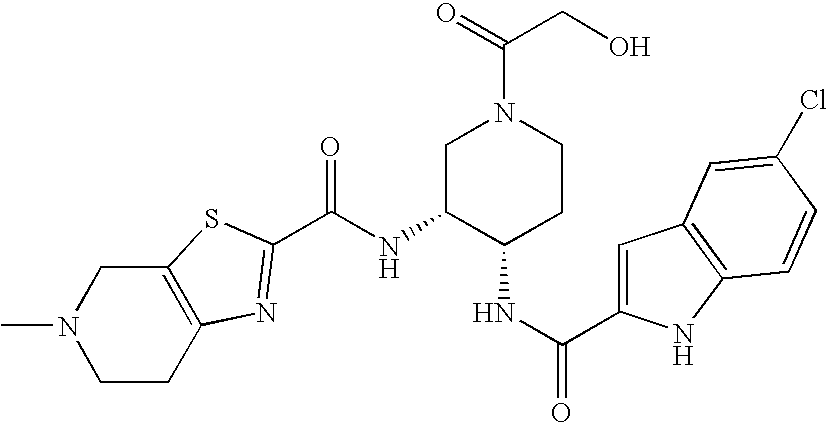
C1C2=C(CN(C)C1)SC(C(=O)NC1C(NC(C3=CC4=C(N3)C=CC(Cl)=C4)=O)CCN(C(CO)=O)C1)=N2
